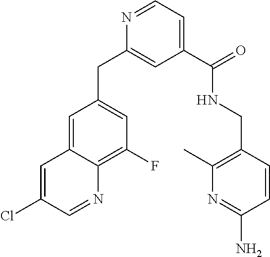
C1(C(=O)NCC2=C(C)N=C(N)C=C2)=CC=NC(CC2=CC(F)=C3C(=C2)C=C(Cl)C=N3)=C1
